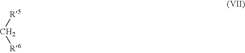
C([R5])[R6]
